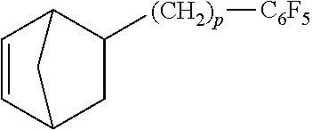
C1=CC2CC([(CH2)p][C6F5])C1C2
